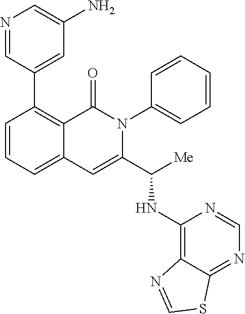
C1(C2=CC(N)=CN=C2)=C2C(=CC=C1)C=C(C([Me])NC1=C3C(=NC=N1)SC=N3)N(C1=CC=CC=C1)C2=O
